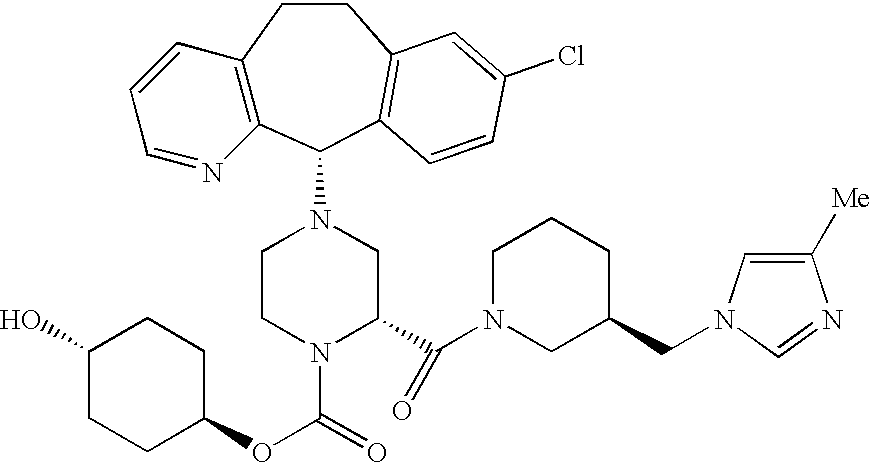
C12=C(C(N3CCN(C(=O)OC4CCC(O)CC4)C(C(N4CC(CN5C=C([Me])N=C5)CCC4)=O)C3)C3=C(CC1)C=C(Cl)C=C3)N=CC=C2
